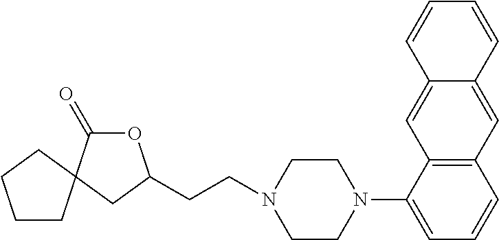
C1(N2CCN(CCC3OC(=O)C4(C3)CCCC4)CC2)=CC=CC2=C1C=C1C(=C2)C=CC=C1
